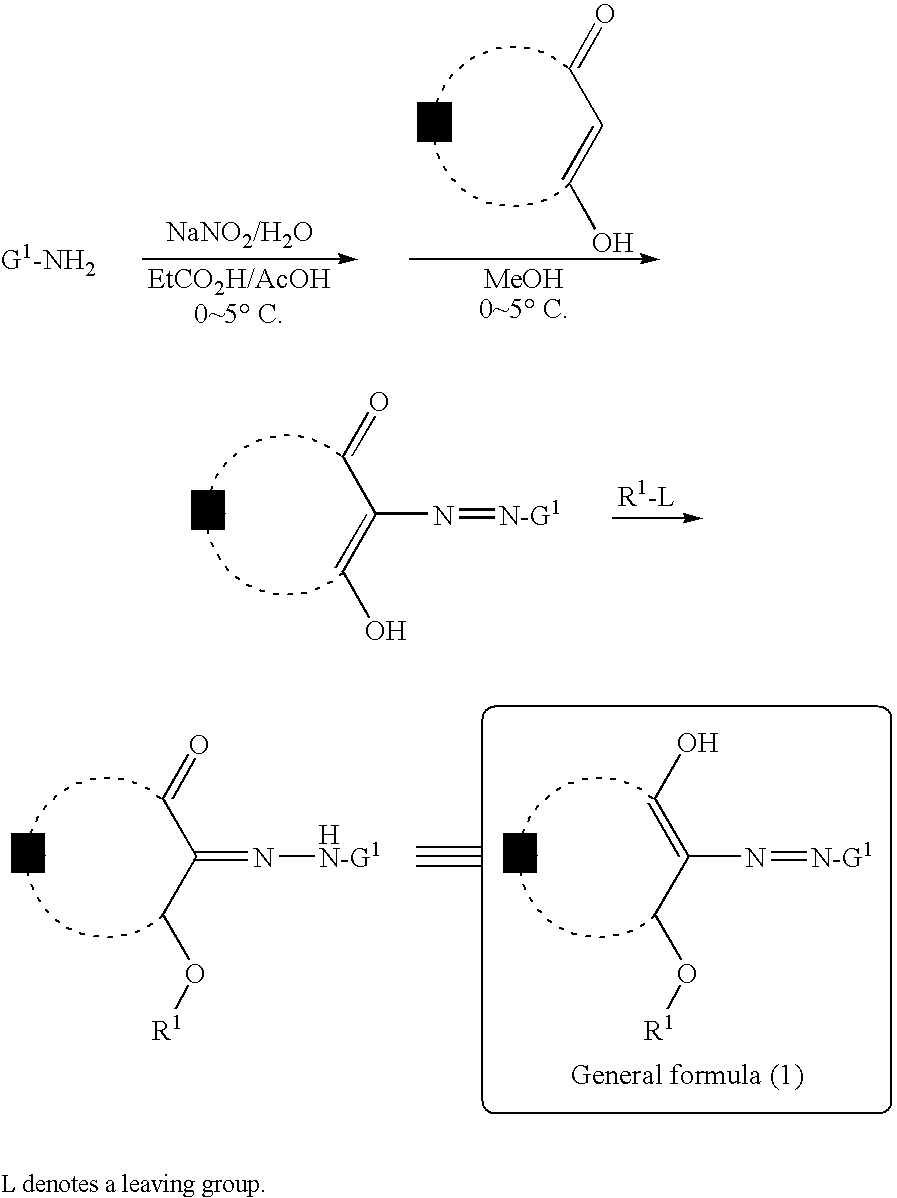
C(C=CO)=O.C(C(=CO)N=[N-G1])=O.C(=C(CO[R1])N=[N-G1])O.C(C(CO[R1])=N[N-G1])=O.[H]
